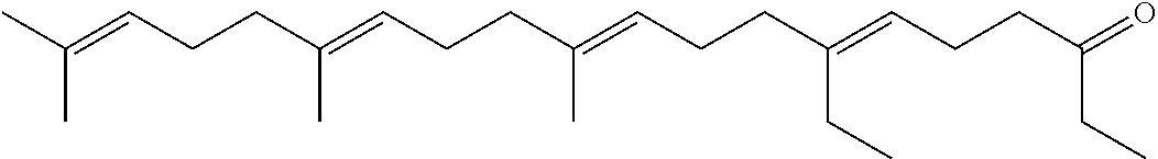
CC(=CCCC(=CCCC(=CCCC(CC)=CCCC(=O)CC)C)C)C
